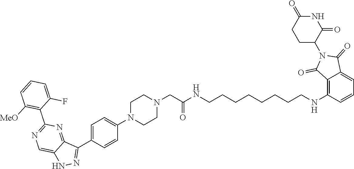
C1=CC=C(F)C(C2=NC=C3C(=N2)C(C2=CC=C(N4CCN(CC(=O)NCCCCCCCCNC5=C6C(=O)N(C7CCC(=O)NC7=O)C(=O)C6=CC=C5)CC4)C=C2)=NN3)=C1[MeO]
